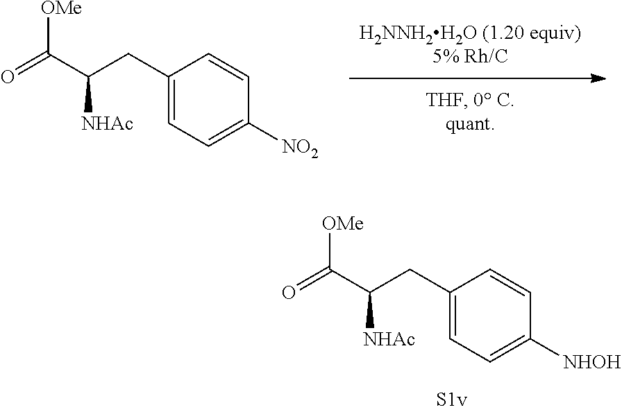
C1(CC(C(=O)[OMe])[NHAc])=CC=C([NHOH])C=C1.C1(CC(C(=O)[OMe])[NHAc])=CC=C([NO2])C=C1
